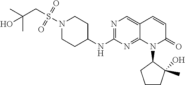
N1(S(CC(C)(C)O)(=O)=O)CCC(NC2=NC=C3C(=N2)N(C2CCCC2(C)O)C(=O)C=C3)CC1
